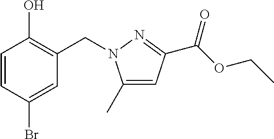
C1=CC(Br)=CC(CN2C(C)=CC(C(=O)OCC)=N2)=C1O
